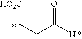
O=C(N)CC[HO2C]
